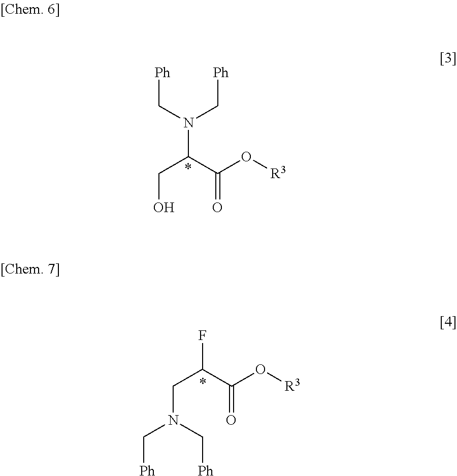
C(O[R3])(C(CO)N(C[Ph])C[Ph])=O.FC(C(O[R3])=O)CN(C[Ph])C[Ph]
